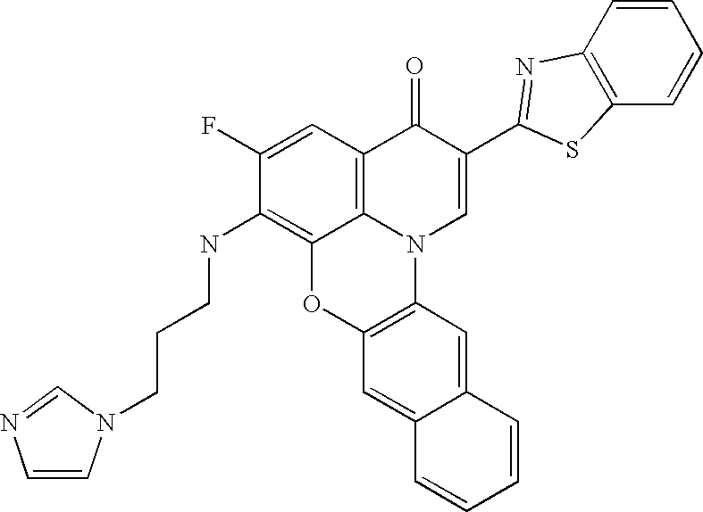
C1(F)=CC2=C3C(=C1NCCCN1C=CN=C1)OC1=C(N3C=C(C3=NC4=C(C=CC=C4)S3)C2=O)C=C2C(=C1)C=CC=C2
